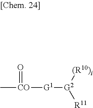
C[CO](=O)[G1][G2]([R11])[(R10)i]
